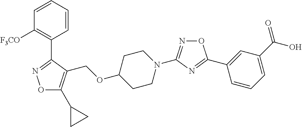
O1C(C2CC2)=C(COC2CCN(C3=NOC(C4=CC(C(=O)O)=CC=C4)=N3)CC2)C(C2=C([F3CO])C=CC=C2)=N1
